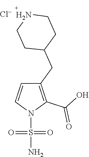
C1(CC2CCNCC2)=C(C(O)=O)N(S(=O)(=O)N)C=C1.[Cl-]
